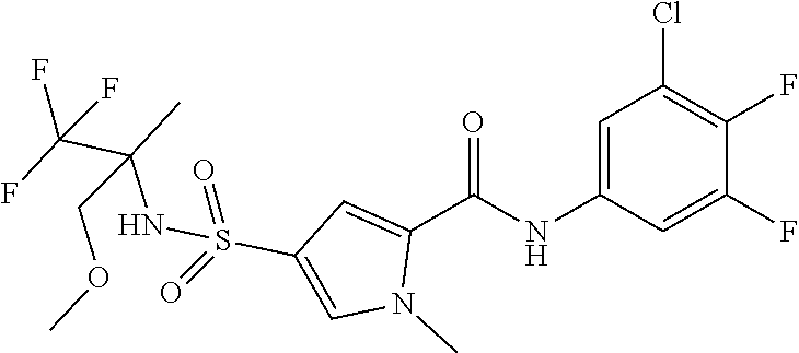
C1=C(NC(C2=CC(S(NC(C(F)(F)F)(C)COC)(=O)=O)=CN2C)=O)C=C(F)C(F)=C1Cl
